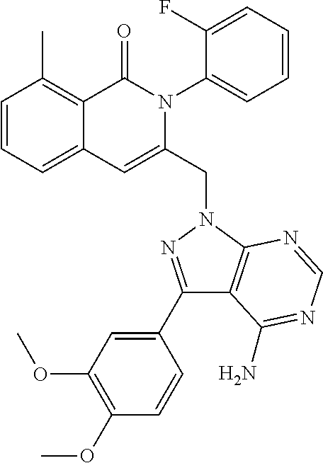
C1=CC=C2C(=C1C)C(=O)N(C1=CC=CC=C1F)C(CN1C3=C(C(C4=CC(OC)=C(OC)C=C4)=N1)C(N)=NC=N3)=C2
